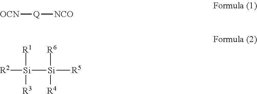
[R2][Si]([Si]([R5])([R6])[R4])([R1])[R3].[OCN][Q][NCO]
